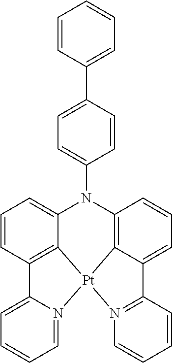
C12=C3C=CC=C1C1=N(C=CC=C1)[Pt]21C2=C(C=CC=C2N3C2=CC=C(C3=CC=CC=C3)C=C2)C2=CC=CC=N21
